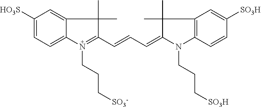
C1([HO3S])=CC=C2C(=C1)C(C)(C)C(C=CC=C1C(C)(C)C3=C(C=CC([SO3H])=C3)N1CCC[SO3H])=N2CCC[SO3-]
